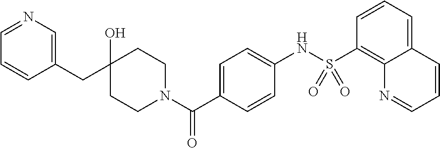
C(C1(O)CCN(C(C2=CC=C(NS(C3=C4C(=CC=C3)C=CC=N4)(=O)=O)C=C2)=O)CC1)C1=CN=CC=C1
